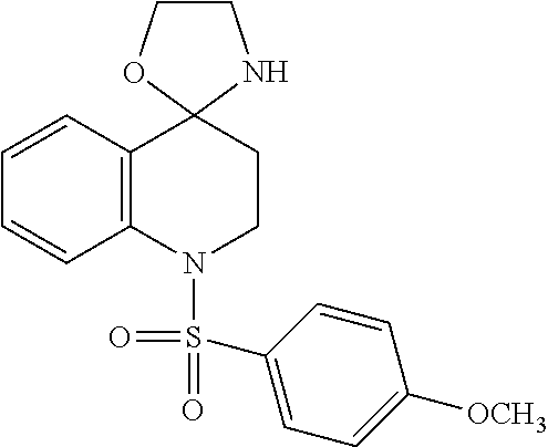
C1COC2(N1)C1=C(N(S(C3=CC=C([OCH3])C=C3)(=O)=O)CC2)C=CC=C1
